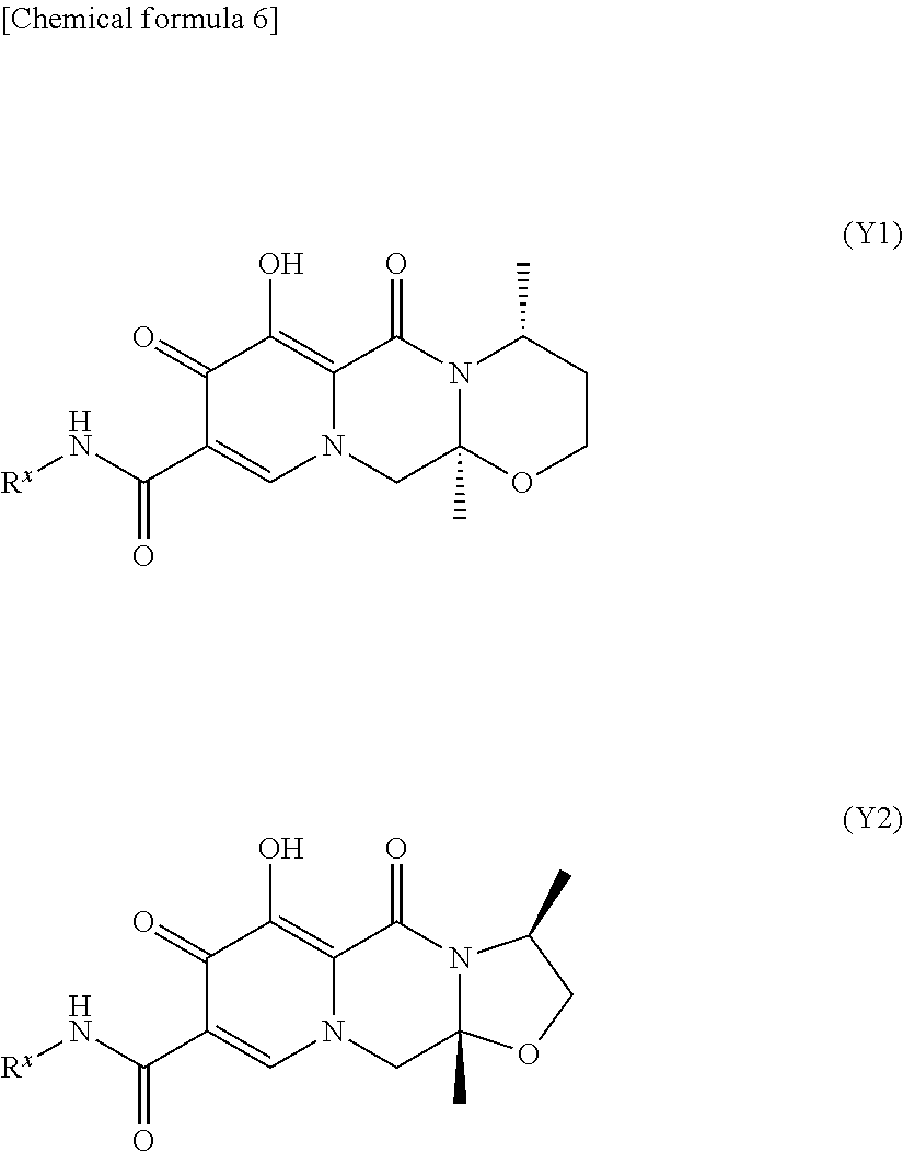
[Rx]NC(C1=CN2C(=C(O)C1=O)C(=O)N1C(C)(C2)OCCC1C)=O.[Rx]NC(C1=CN2C(=C(O)C1=O)C(=O)N1C(C)(C2)OCC1C)=O
